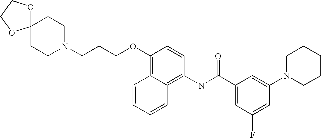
C(N1CCC2(CC1)OCCO2)CCOC1=C2C(=C(NC(C3=CC(F)=CC(N4CCCCC4)=C3)=O)C=C1)C=CC=C2
